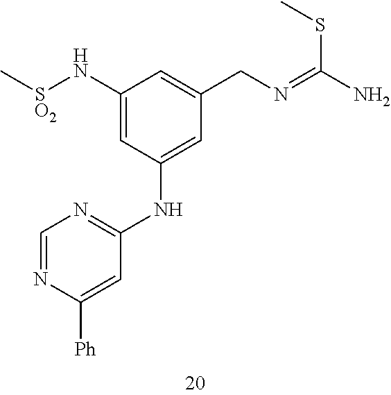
C1(N[SO2]C)=CC(NC2=NC=NC([Ph])=C2)=CC(CN=C(N)SC)=C1
